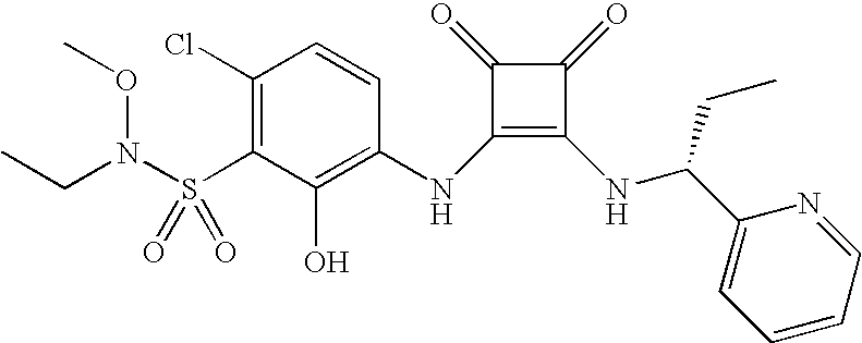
C1(Cl)=C(S(N(CC)OC)(=O)=O)C(O)=C(NC2=C(NC(CC)C3=CC=CC=N3)C(=O)C2=O)C=C1
